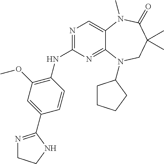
N1=C(NC2=C(OC)C=C(C3=NCCN3)C=C2)N=C2C(=C1)N(C)C(=O)C(C)(C)CN2C1CCCC1
